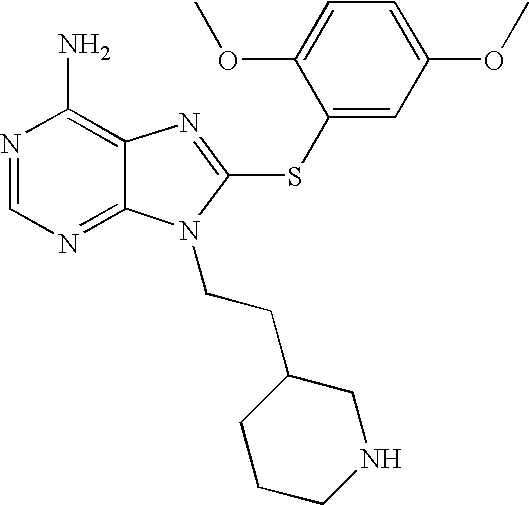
N1=CN=C2C(=C1N)N=C(SC1=CC(OC)=CC=C1OC)N2CCC1CCCNC1
